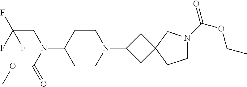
C1CC(N(C(OC)=O)CC(F)(F)F)CCN1C1CC2(C1)CN(C(=O)OCC)CC2
